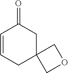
C1=CCC2(CC1=O)COC2
